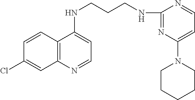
C1=CC2=C(C=C1Cl)N=CC=C2NCCCNC1=NC(N2CCCCC2)=CC=N1
